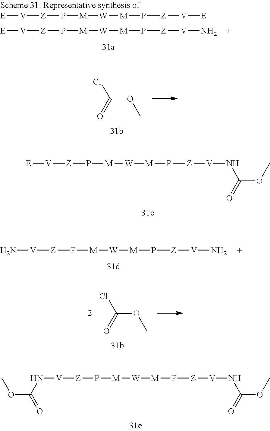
[E][V][Z]P[M][W][M]P[Z][V]NC(OC)=O.[E][V][Z]P[M][W][M]P[Z][V][E].[E][V][Z]P[M][W][M]P[Z][V]N.ClC(=O)OC.N[V][Z]P[M][W][M]P[Z][V]N.ClC(=O)OC.N([V][Z]P[M][W][M]P[Z][V]NC(OC)=O)C(OC)=O
